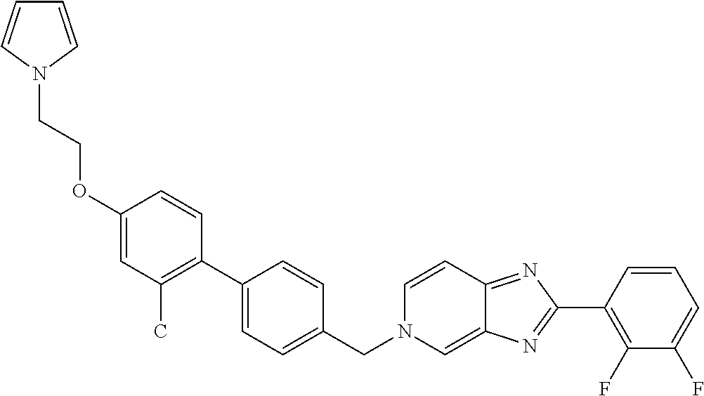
C1(OCCN2C=CC=C2)=CC(C)=C(C2=CC=C(CN3C=C4C(=NC(C5=C(F)C(F)=CC=C5)=N4)C=C3)C=C2)C=C1
